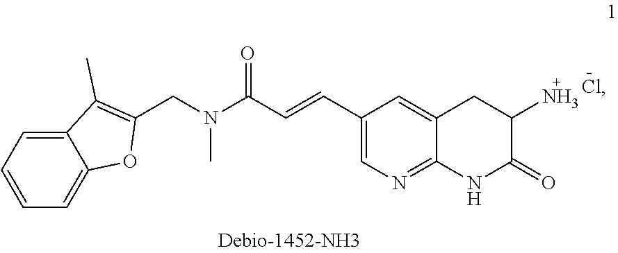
C1(C=CC(N(CC2=C(C)C3=CC=CC=C3O2)C)=O)=CN=C2C(=C1)CC(N)C(=O)N2.[Cl-]
